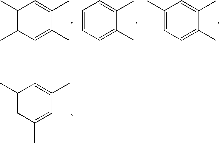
C1(C)=C(C)C=C(C)C(C)=C1.C1=CC=C(C)C(C)=C1.C1(C)=CC=C(C)C(C)=C1.C1(C)=CC(C)=CC(C)=C1
